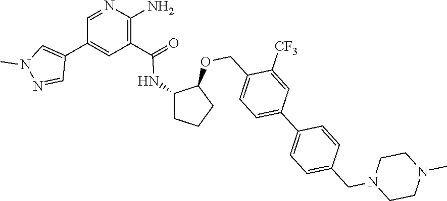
C1=NC(N)=C(C(NC2CCCC2OCC2=CC=C(C3=CC=C(CN4CCN(C)CC4)C=C3)C=C2[CF3])=O)C=C1C1=CN(C)N=C1
